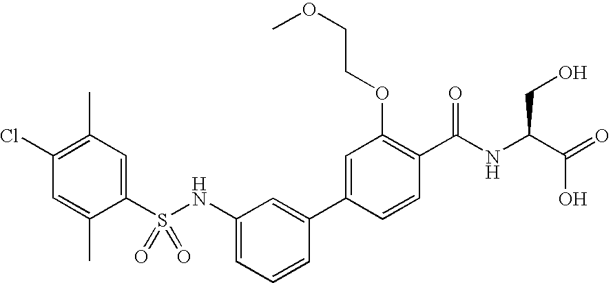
C1(Cl)=C(C)C=C(S(NC2=CC=CC(C3=CC(OCCOC)=C(C(NC(C(=O)O)CO)=O)C=C3)=C2)(=O)=O)C(C)=C1
